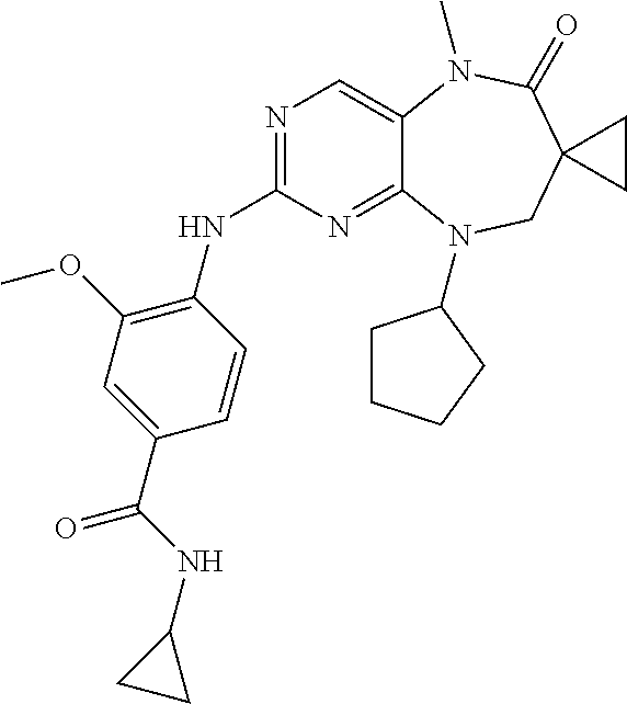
N1=C(NC2=C(OC)C=C(C(NC3CC3)=O)C=C2)N=C2C(=C1)N(C)C(=O)C1(CN2C2CCCC2)CC1
